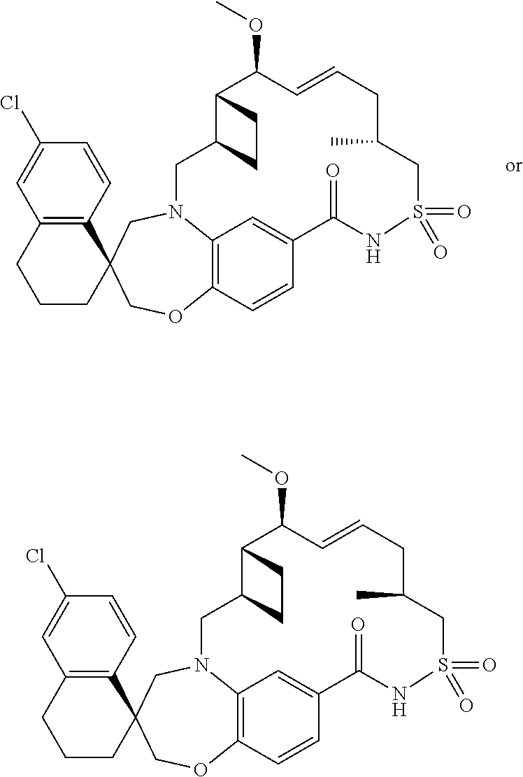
ClC1=CC2=C(C=C1)C1(CCC2)COC2=C3N(C1)CC1C(CC1)C(OC)C=CCC(C)CS(=O)(=O)NC(=O)C(=C3)C=C2.ClC1=CC2=C(C=C1)C1(CCC2)COC2=C3N(C1)CC1C(CC1)C(OC)C=CCC(C)CS(=O)(=O)NC(=O)C(=C3)C=C2
